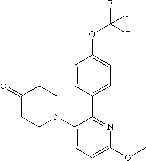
C1(N2CCC(=O)CC2)=CC=C(OC)N=C1C1=CC=C(OC(F)(F)F)C=C1
